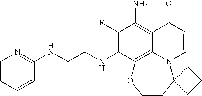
C1(F)=C(NCCNC2=NC=CC=C2)C2=C3C(=C1N)C(=O)C=CN3C1(CCO2)CCC1
